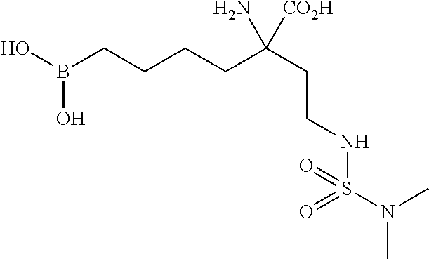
OB(CCCCC(CCNS(N(C)C)(=O)=O)(N)[CO2H])O
